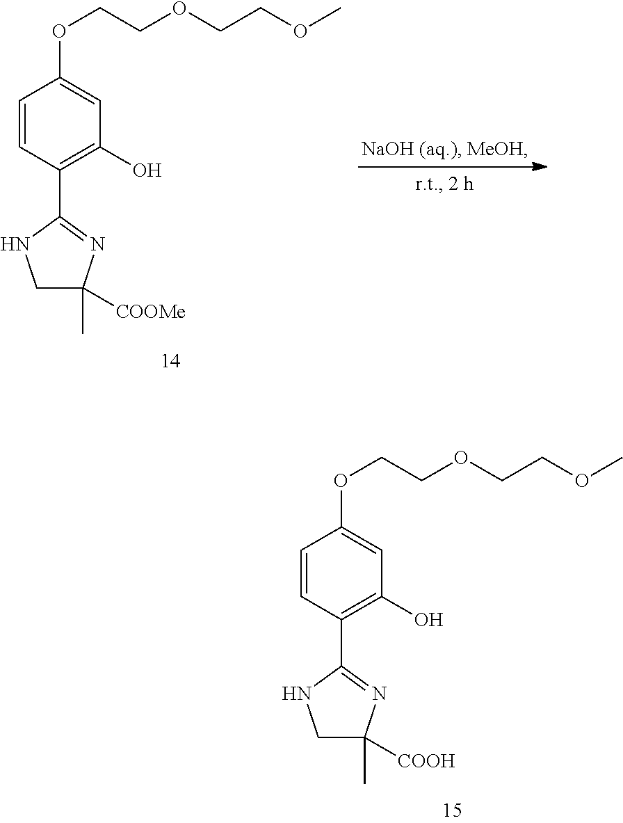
C1=CC(C2=NC(C)([COOMe])CN2)=C(O)C=C1OCCOCCOC.C1=CC(C2=NC(C)([COOH])CN2)=C(O)C=C1OCCOCCOC
